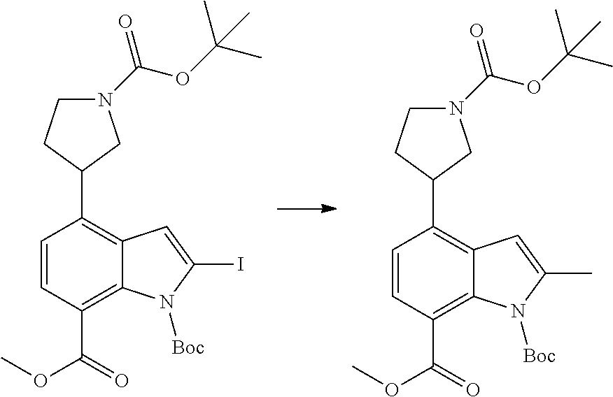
C1=CC(C(OC)=O)=C2C(=C1C1CN(C(OC(C)(C)C)=O)CC1)C=C(I)N2[Boc].C1=CC(C(OC)=O)=C2C(=C1C1CN(C(OC(C)(C)C)=O)CC1)C=C(C)N2[Boc]
